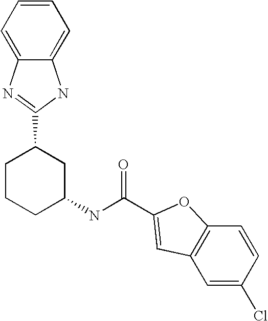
C1=C(Cl)C=CC2=C1C=C(C(NC1CC(C3=NC4=CC=CC=C4N3)CCC1)=O)O2
